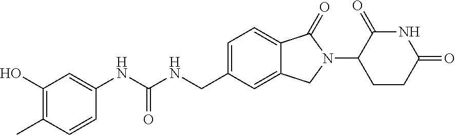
C1(C)=C(O)C=C(NC(NCC2=CC=C3C(=C2)CN(C2CCC(=O)NC2=O)C3=O)=O)C=C1
